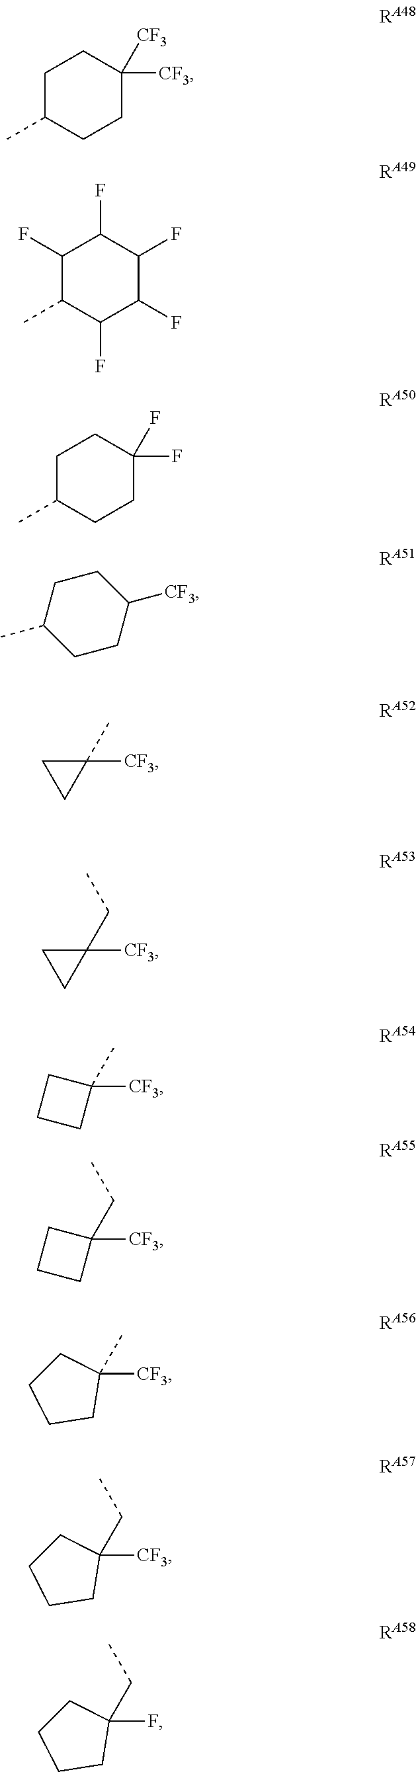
C1C(C)CCC([CF3])([CF3])C1.C1(F)C(C)C(F)C(F)C(F)C1F.C1C(C)CCC(F)(F)C1.C1C(C)CCC([CF3])C1.C1([CF3])(C)CC1.C1([CF3])(CC)CC1.C1CCC1([CF3])C.C1CCC1([CF3])CC.C1CCCC1(C)[CF3].C1CCCC1(CC)[CF3].C1CCCC1(CC)F
